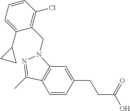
C1=CC(CCC(O)=O)=CC2=C1C(C)=NN2CC1=C(Cl)C=CC=C1C1CC1
